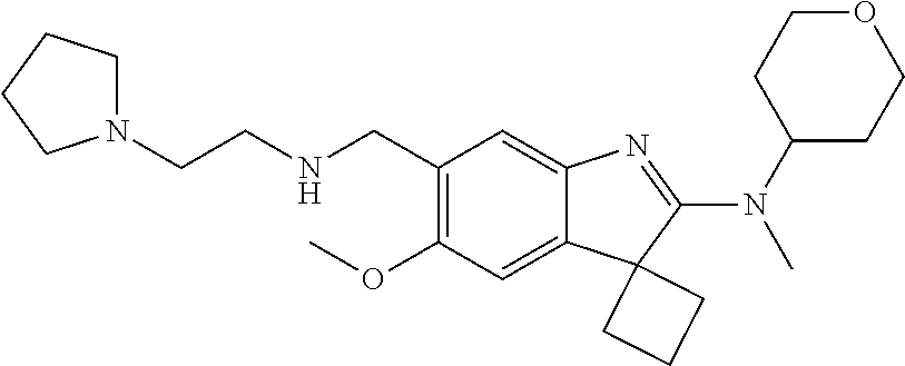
C1(OC)=C(CNCCN2CCCC2)C=C2C(=C1)C1(C(N(C3CCOCC3)C)=N2)CCC1
